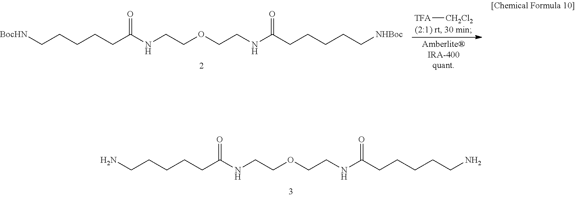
[BocHN]CCCCCC(NCCOCCNC(CCCCC[NHBoc])=O)=O.[TFA][CH2Cl2].NCCCCCC(NCCOCCNC(CCCCCN)=O)=O
